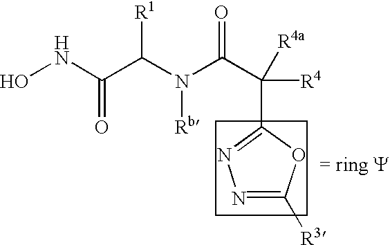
ONC(C(N(C(C([R4])([R4a])C1=NN=C([R3])O1)=O)[Rb])[R1])=O
